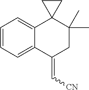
C1=CC=C2C(=C1)C1(C(C)(C)CC2=C[CN])CC1
